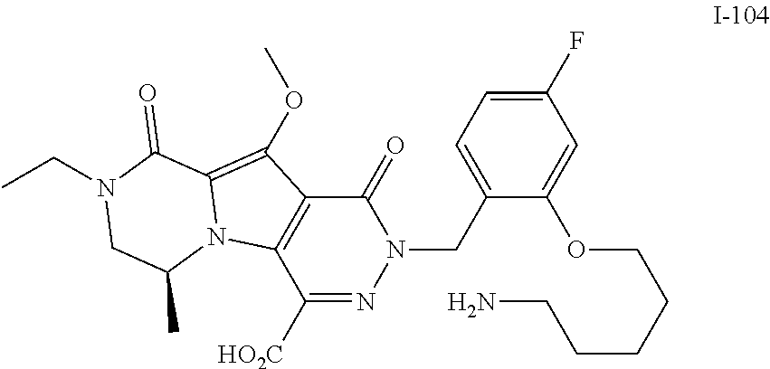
C1(F)=CC=C(CN2C(=O)C3=C(C([HO2C])=N2)N2C(=C3OC)C(=O)N(CC)CC2C)C(OCCCCCN)=C1
